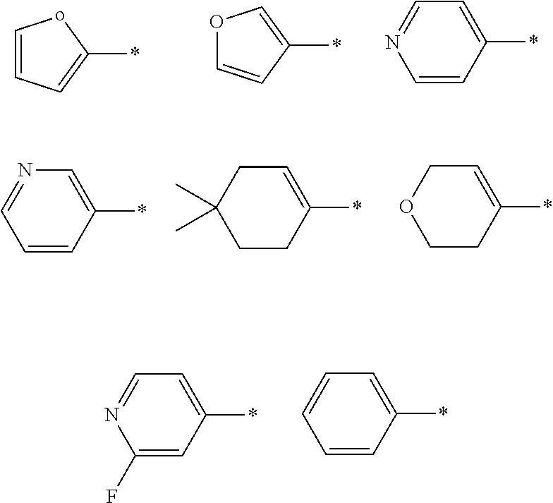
C1=CC(*)=CN=C1.C1CC(*)=CCC1(C)C.C1CC(*)=CCO1.O1C=CC(*)=C1.C1=CC(*)=CC=N1.C1=CC=C(*)o1.C1(F)=CC(*)=CC=N1.C1=CC(*)=CC=C1
